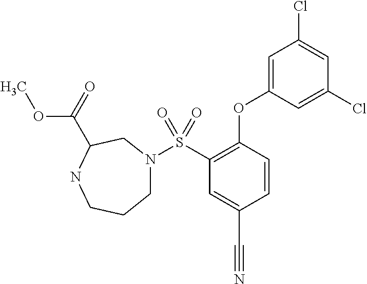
N1(S(C2=C(OC3=CC(Cl)=CC(Cl)=C3)C=CC(C#N)=C2)(=O)=O)CCCNC(C(=O)OC)C1
